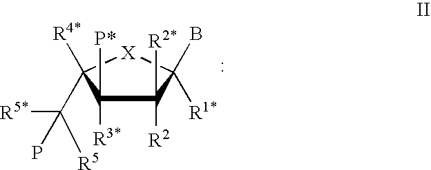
C1([R2])([R2*])C([R3*])([P*])C([R4*])(C([R5*])(P)[R5])[X]C1(B)[R1*]
